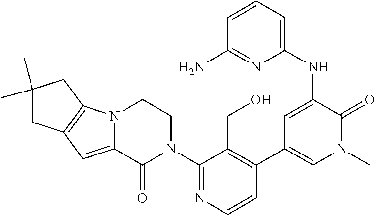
C1(N2CCN3C(=CC4=C3CC(C)(C)C4)C2=O)=NC=CC(C2=CN(C)C(=O)C(NC3=CC=CC(N)=N3)=C2)=C1CO
